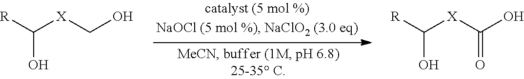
[R]C([X]CO)O.[R]C([X]C(O)=O)O
